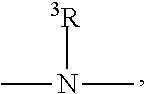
[3R]N(C)C
